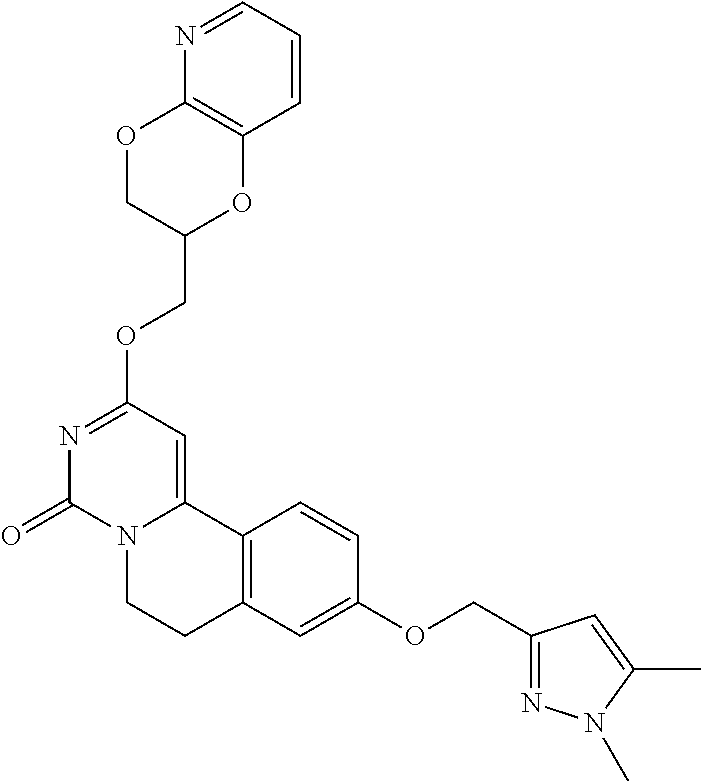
N1=CC=CC2=C1OCC(COC1=NC(=O)N3C(=C1)C1=C(CC3)C=C(OCC3=NN(C)C(C)=C3)C=C1)O2
